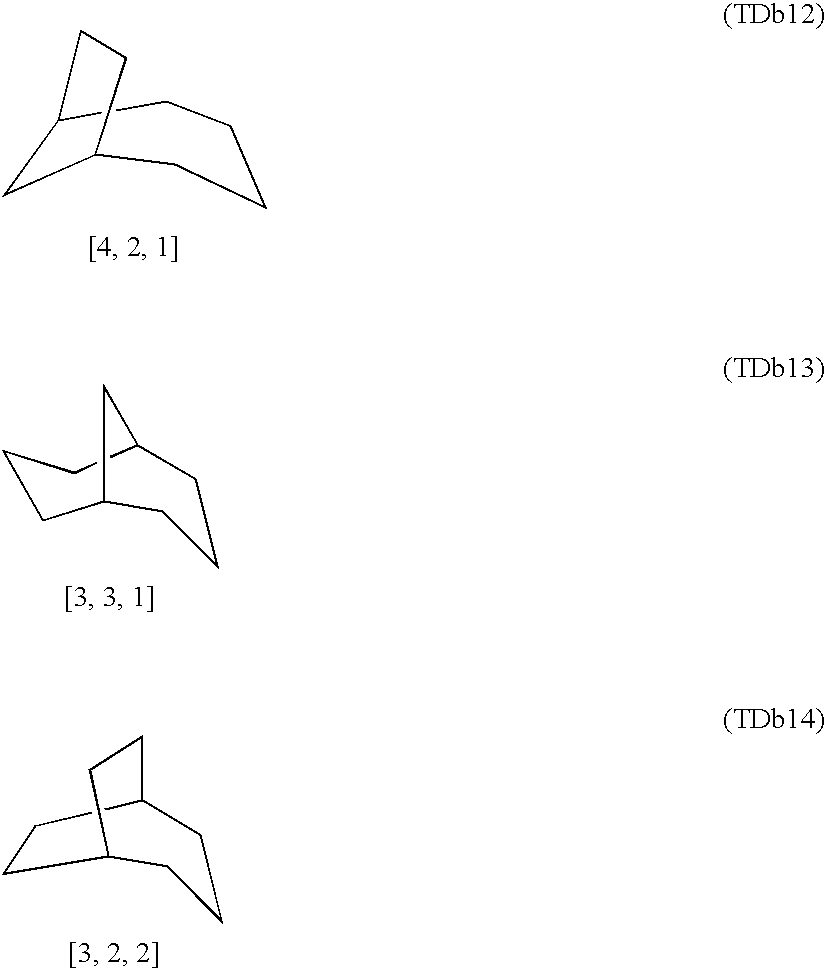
C1C2CCCCC1CC2.C1C2CCCC(CC1)C2.C1C2CCCC(C1)CC2
